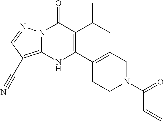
N12C(=C(C#N)C=N1)NC(C1=CCN(C(C=C)=O)CC1)=C(C(C)C)C2=O
